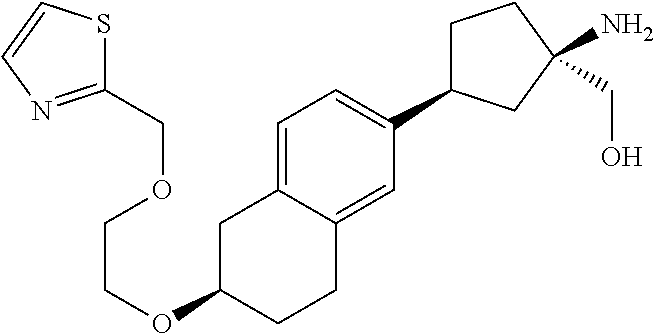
O(C1CCC2=CC(C3CCC(N)(CO)C3)=CC=C2C1)CCOCC1=NC=CS1
